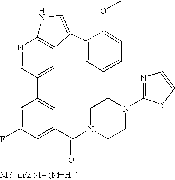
N1=CC(C2=CC(C(N3CCN(C4=NC=CS4)CC3)=O)=CC(F)=C2)=CC2=C1NC=C2C1=CC=CC=C1OC
